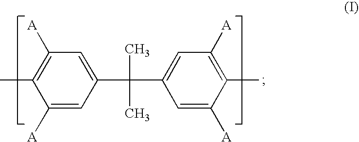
C1([A])=CC(C(C)(C)C2=CC([A])=C(C)C([A])=C2)=CC([A])=C1C
